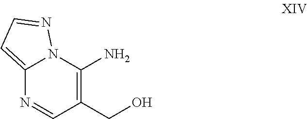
C12=CC=NN1C(N)=C(CO)C=N2
